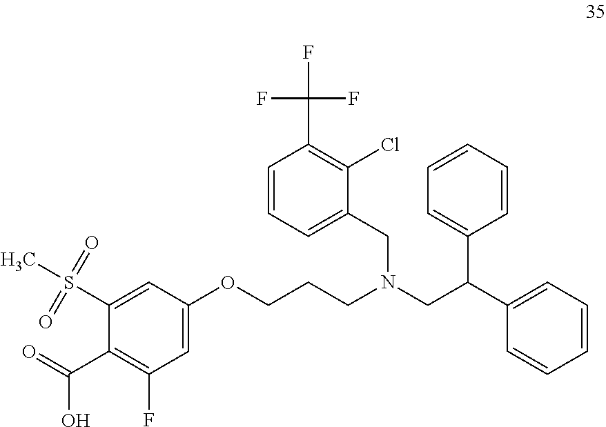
C1(OCCCN(CC2=CC=CC(C(F)(F)F)=C2Cl)CC(C2=CC=CC=C2)C2=CC=CC=C2)=CC(F)=C(C(=O)O)C(S(C)(=O)=O)=C1
